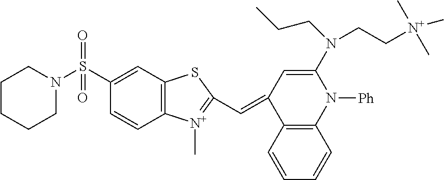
N1([Ph])C(N(CC[N+](C)(C)C)CCC)=CC(=CC2=[N+](C)C3=C(C=C(S(N4CCCCC4)(=O)=O)C=C3)S2)C2=C1C=CC=C2
